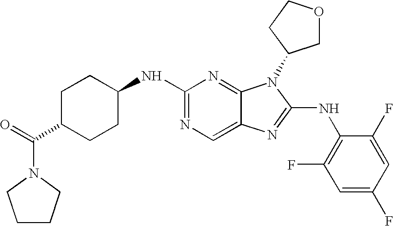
N1=C(NC2CCC(C(=O)N3CCCC3)CC2)N=C2C(=C1)N=C(NC1=C(F)C=C(F)C=C1F)N2C1COCC1
